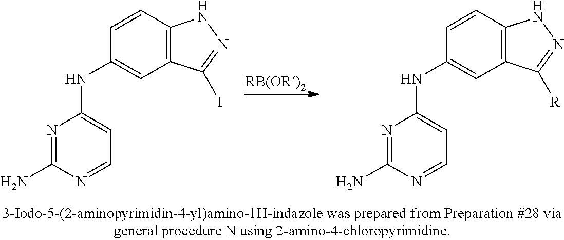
N1=C(N)N=CC=C1NC1=CC2=C(C=C1)NN=C2I.N1=C(N)N=CC=C1NC1=CC2=C(C=C1)NN=C2[R]
